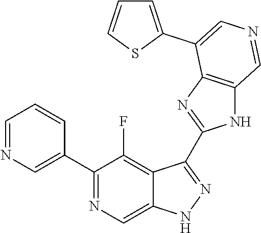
C1(C2=CN=CC=C2)=NC=C2C(=C1F)C(C1=NC3=C(N1)C=NC=C3C1=CC=CS1)=NN2
